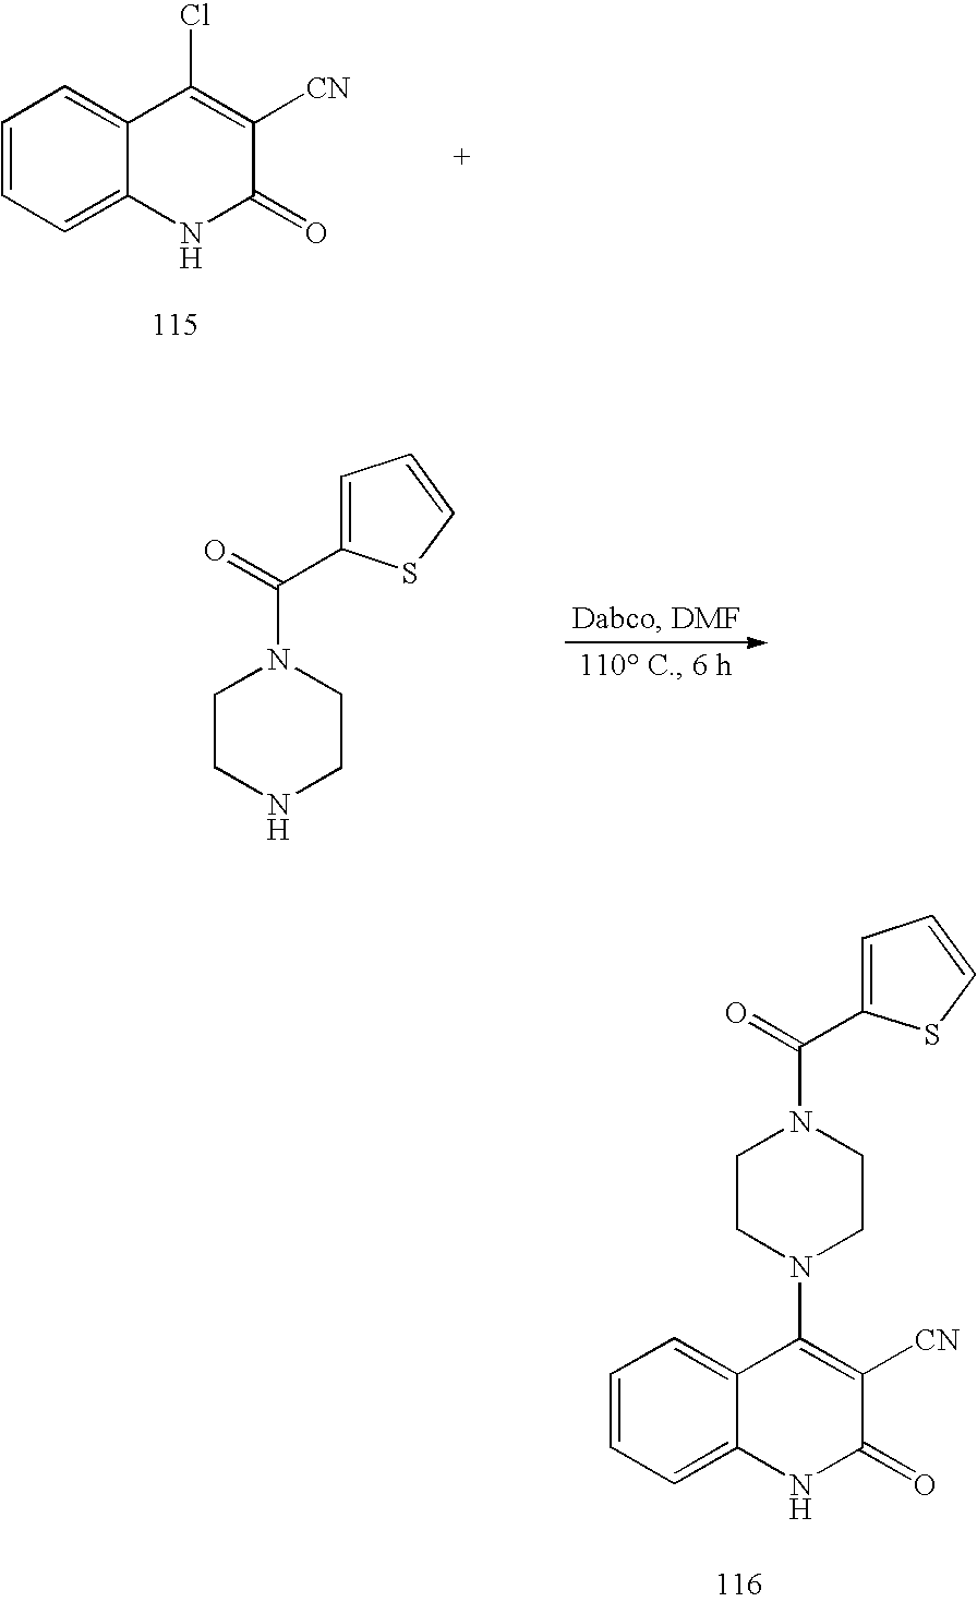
C1CNCCN1C(C1=CC=CS1)=O.C1=CC=C2C(=C1)C(N1CCN(C(C3=CC=CS3)=O)CC1)=C([CN])C(=O)N2.C1=CC=C2C(=C1)C(Cl)=C([CN])C(=O)N2
